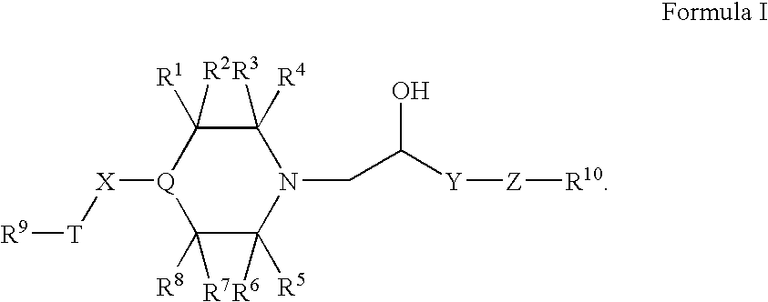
C1([R8])([R7])C([R5])([R6])N(CC([Y][Z][R10])O)C([R4])([R3])C([R1])([R2])[Q]1[X][T][R9]
